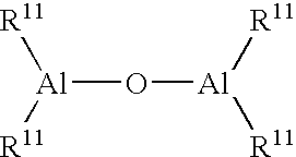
[R11][Al]([R11])O[Al]([R11])[R11]
